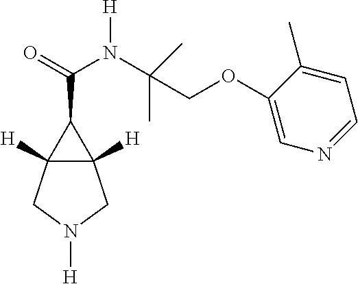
C12([H])C([H])(CN([H])C1)C2C(=O)N(C(COC1=CN=CC=C1C)(C)C)[H]
